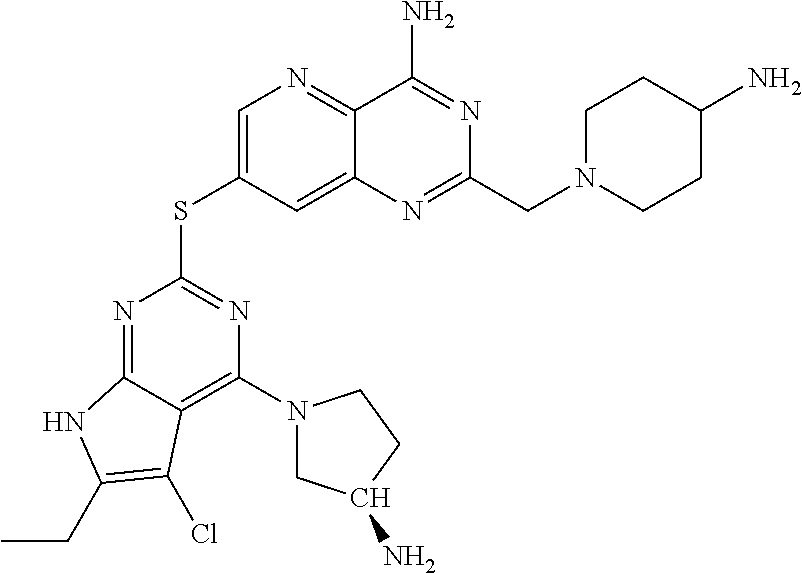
C1=C(SC2=NC(N3CC(N)CC3)=C3C(=N2)NC(CC)=C3Cl)C=C2C(=N1)C(N)=NC(CN1CCC(N)CC1)=N2
